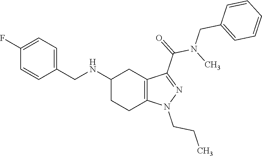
C1(NCC2=CC=C(F)C=C2)CCC2=C(C1)C(C(N(C)CC1=CC=CC=C1)=O)=NN2CCC
